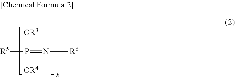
[R5]P(=N[R6])([OR4])[OR3]
